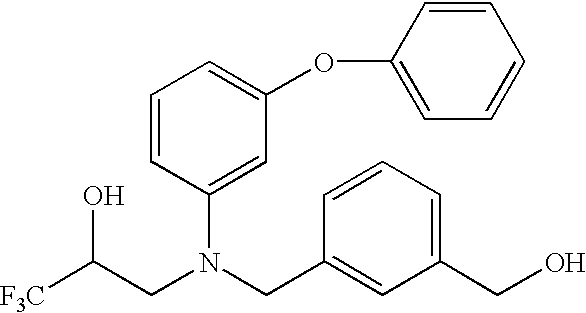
[F3C]C(CN(CC1=CC(CO)=CC=C1)C1=CC(OC2=CC=CC=C2)=CC=C1)O
